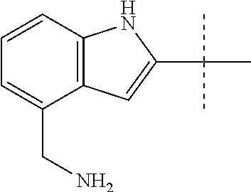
C12=C(C(CN)=CC=C1)C=C(C(C)(C)C)N2
